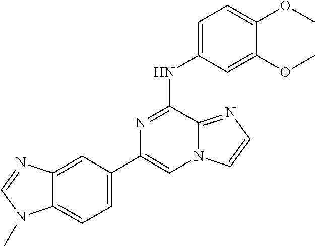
C12=CC(C3=CN4C(=NC=C4)C(NC4=CC=C(OC)C(OC)=C4)=N3)=CC=C1N(C)C=N2
